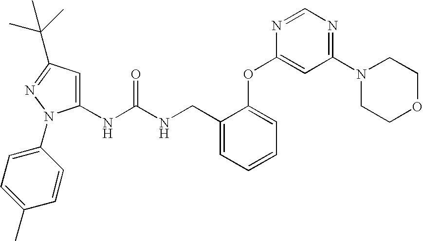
C1(NC(NCC2=CC=CC=C2OC2=CC(N3CCOCC3)=NC=N2)=O)=CC(C(C)(C)C)=NN1C1=CC=C(C)C=C1
